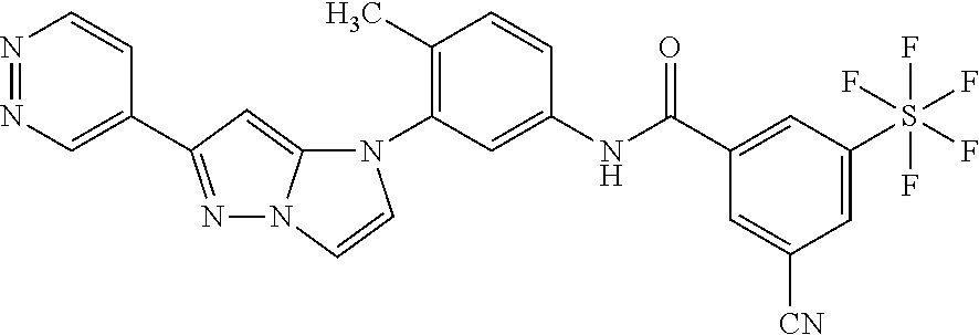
C1(C)=C(N2C3=CC(C4=CN=NC=C4)=NN3C=C2)C=C(NC(C2=CC(S(F)(F)(F)(F)F)=CC([CN])=C2)=O)C=C1
